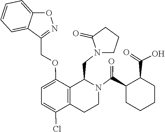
C1CN(CC2C3=C(C(Cl)=CC=C3OCC3=NOC4=CC=CC=C43)CCN2C(C2CCCCC2C(=O)O)=O)C(=O)C1
